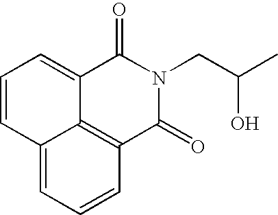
C1=CC2=CC=CC3=C2C(=C1)C(=O)N(CC(C)O)C3=O
